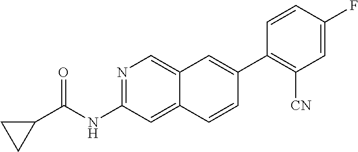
C1(C2=CC3=CN=C(NC(=O)C4CC4)C=C3C=C2)=C([CN])C=C(F)C=C1
